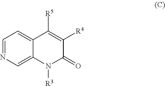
C1=NC=C2C(=C1)C([R5])=C([R4])C(=O)N2[R3]
